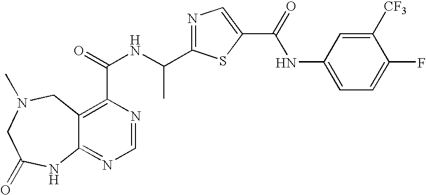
C12=NC=NC(C(=O)NC(C3=NC=C(C(=O)NC4=CC=C(F)C([CF3])=C4)S3)C)=C1CN(C)CC(=O)N2
